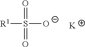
[R1]S([O-])(=O)=O.[K]
